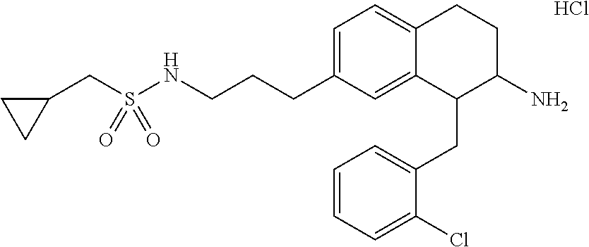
C1=C(CCCNS(CC2CC2)(=O)=O)C=C2C(=C1)CCC(N)C2CC1=CC=CC=C1Cl.Cl
